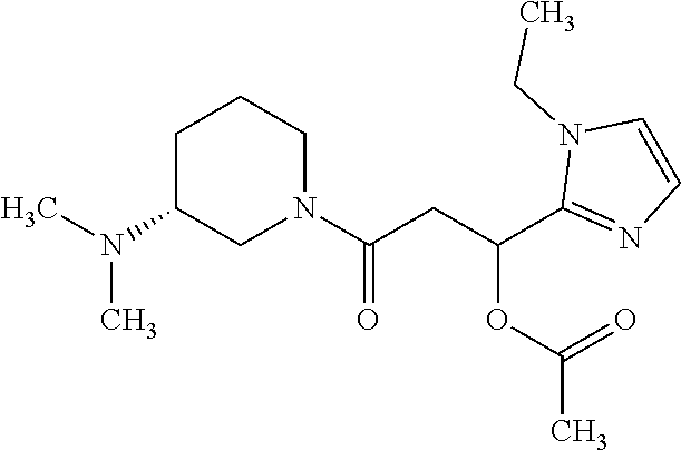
C1C(N(C)C)CN(C(CC(C2=NC=CN2CC)OC(C)=O)=O)CC1
